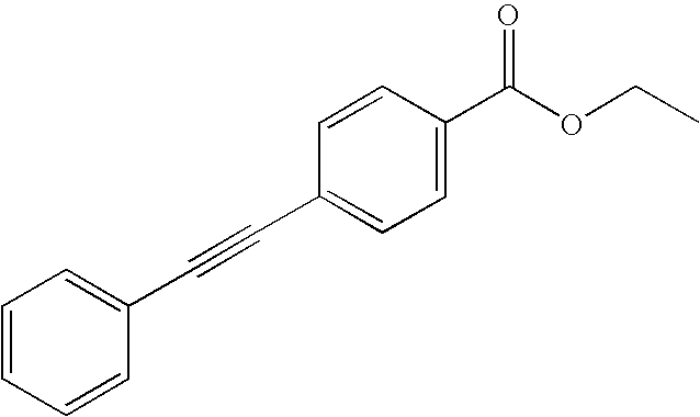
C1=CC=CC(C#CC2=CC=C(C(OCC)=O)C=C2)=C1
